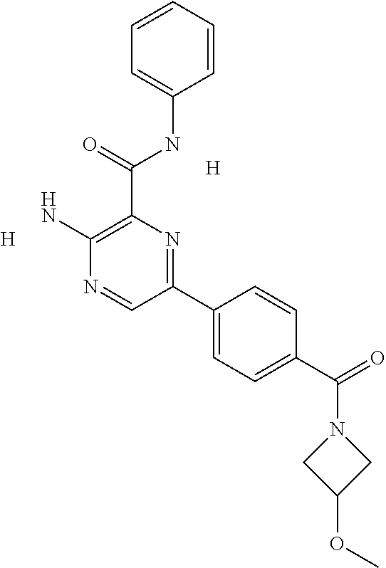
C1(C(NC2=CC=CC=C2)=O)=C(N)N=CC(C2=CC=C(C(=O)N3CC(OC)C3)C=C2)=N1.[H].[H]
